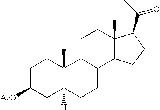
C1C([AcO])CC2([H])C(C)(C1)C1C(CC2)C2C(C)(CC1)C(C(C)=O)CC2
